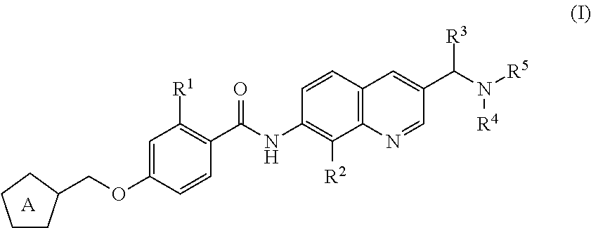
[A].C1CC(COC2=CC([R1])=C(C(NC3=C([R2])C4=C(C=C3)C=C(C(N([R5])[R4])[R3])C=N4)=O)C=C2)CC1
